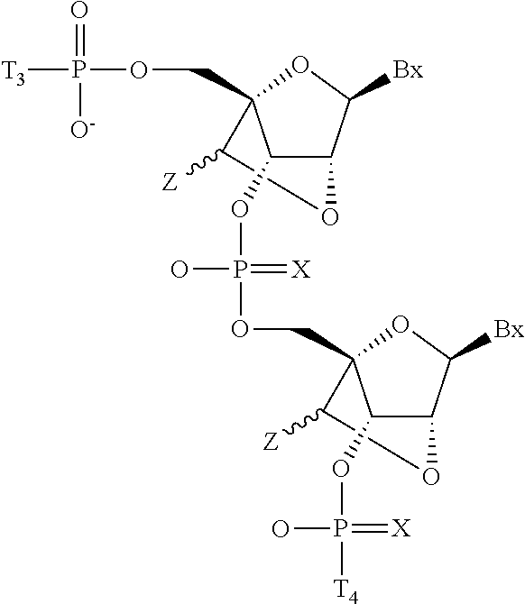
P([T3])(=O)([O-])OCC12C([Z])OC(C1OP(=[X])(O)OCC13C([Z])OC(C1OP(=[X])(O)[T4])C([Bx])O3)C([Bx])O2
